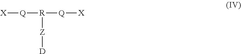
[X][Q][R]([Z][D])[Q][X]
